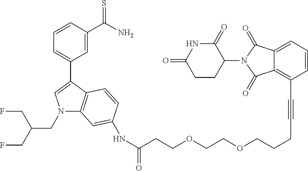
N1(CC(CF)CF)C2=C(C(C3=CC=CC(C(N)=S)=C3)=C1)C=CC(NC(CCOCCOCCCC#CC1=C3C(=CC=C1)C(=O)N(C1C(=O)NC(=O)CC1)C3=O)=O)=C2
